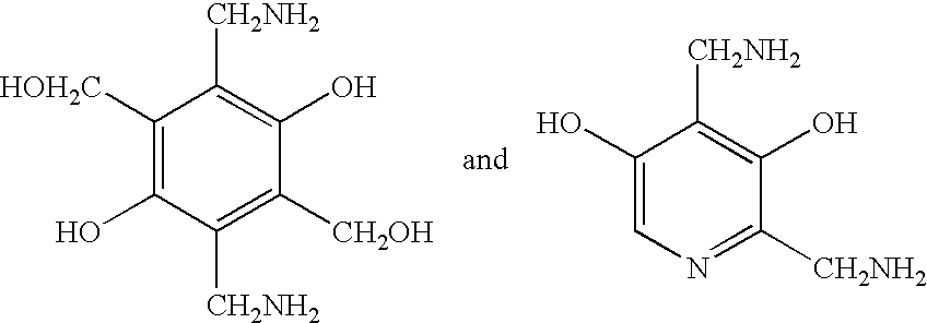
C1([HOH2C])=C(O)C([CH2NH2])=C([CH2OH])C(O)=C1[CH2NH2].C1(O)=CN=C([CH2NH2])C(O)=C1[CH2NH2]
